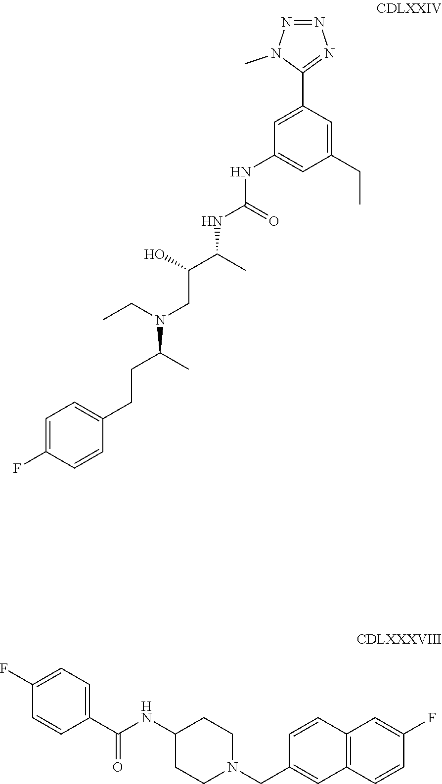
N(C(=O)NC1=CC(CC)=CC(C2=NN=NN2C)=C1)C(C(O)CN(CC)C(CCC1=CC=C(F)C=C1)C)C.C1(C(NC2CCN(CC3=CC4=C(C=C3)C=C(F)C=C4)CC2)=O)=CC=C(F)C=C1
